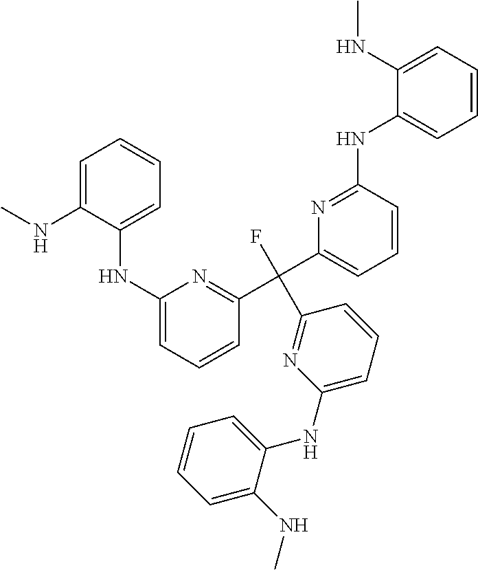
C1=C(NC)C(NC2=CC=CC(C(C3=CC=CC(NC4=CC=CC=C4NC)=N3)(F)C3=NC(NC4=CC=CC=C4NC)=CC=C3)=N2)=CC=C1
